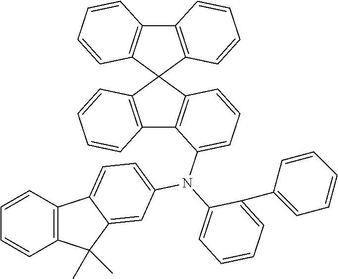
C12=C(C3=C(C=CC=C3)C13C1=C(C4=C3C=CC=C4N(C3=CC=CC=C3C3=CC=CC=C3)C3=CC=C4C(=C3)C(C)(C)C3=C4C=CC=C3)C=CC=C1)C=CC=C2
